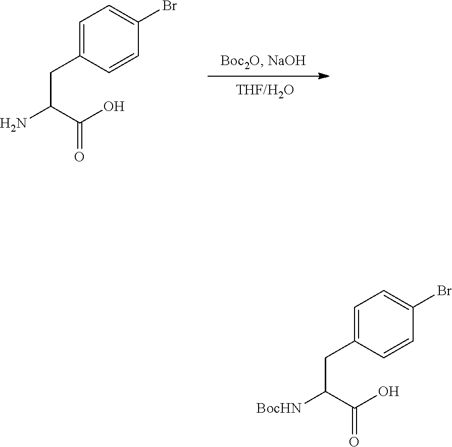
C1=C(CC(N)C(O)=O)C=CC(Br)=C1.C1=C(CC([BocHN])C(O)=O)C=CC(Br)=C1
